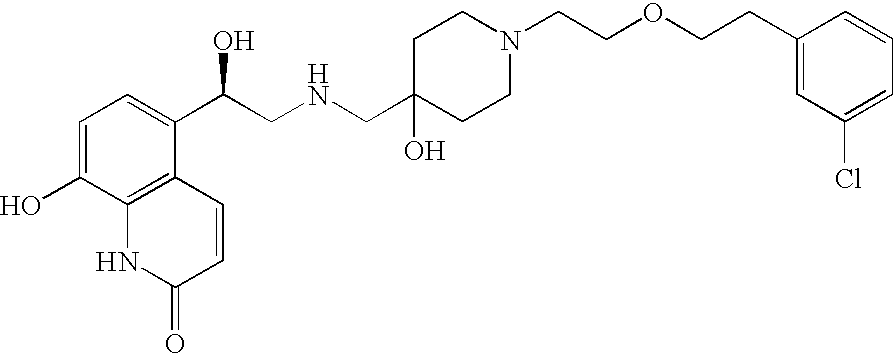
C1=C(O)C2=C(C(C(CNCC3(O)CCN(CCOCCC4=CC(Cl)=CC=C4)CC3)O)=C1)C=CC(=O)N2
